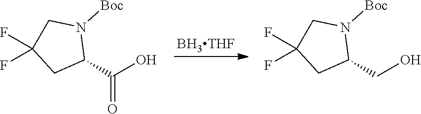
C1(C(O)=O)N([Boc])CC(F)(F)C1.C1(CO)N([Boc])CC(F)(F)C1
